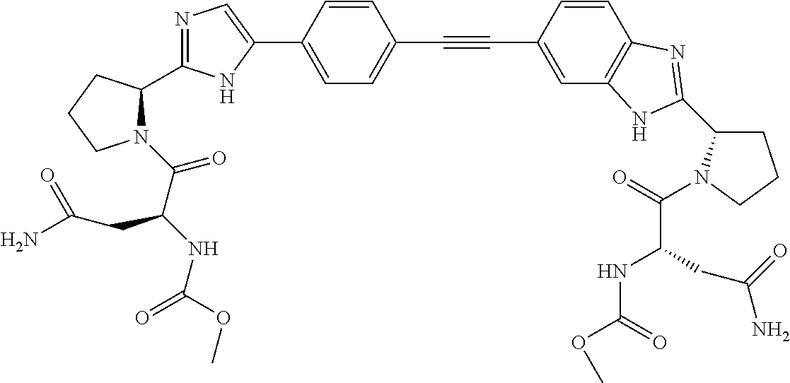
C1=C(C2=CN=C(C3N(C(C(CC(N)=O)NC(=O)OC)=O)CCC3)N2)C=CC(C#CC2=CC3=C(C=C2)N=C(C2CCCN2C(=O)C(CC(N)=O)NC(=O)OC)N3)=C1
